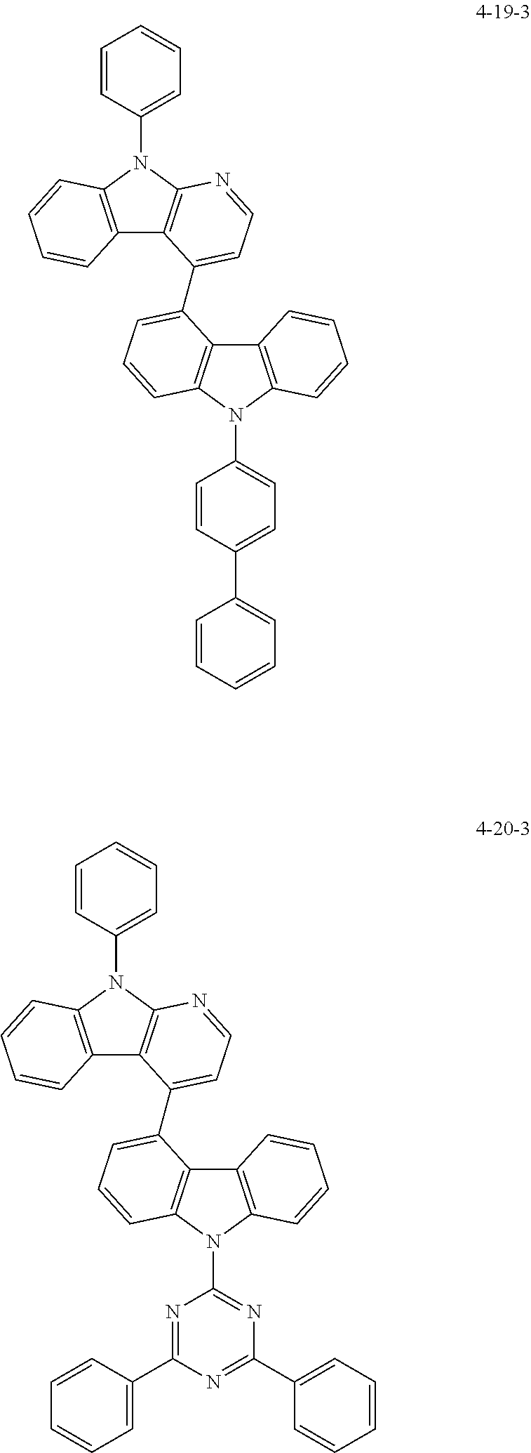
C12=C(N(C3=CC=C(C4=CC=CC=C4)C=C3)C3=C1C=CC=C3)C=CC=C2C1=CC=NC2=C1C1=C(N2C2=CC=CC=C2)C=CC=C1.C12=C(N(C3=NC(C4=CC=CC=C4)=NC(C4=CC=CC=C4)=N3)C3=C1C=CC=C3)C=CC=C2C1=CC=NC2=C1C1=C(N2C2=CC=CC=C2)C=CC=C1
